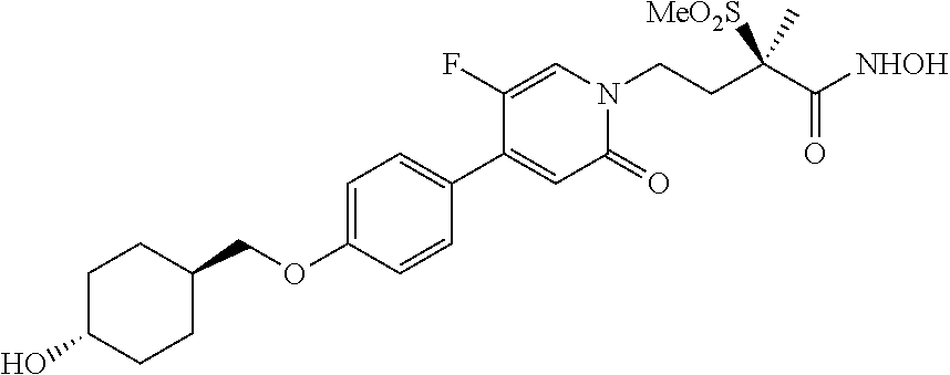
C1=C(OCC2CCC(O)CC2)C=CC(C2=CC(=O)N(CCC(C([NHOH])=O)(C)[MeO2S])C=C2F)=C1
